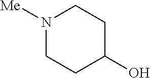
N1([Me])CCC(O)CC1
